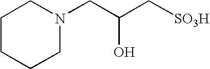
C1CCCN(CC(C[SO3H])O)C1
